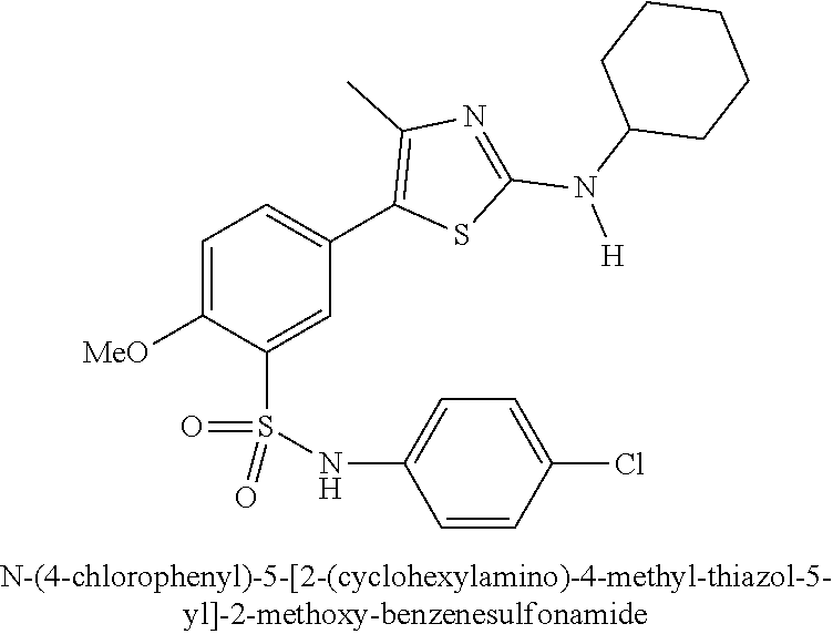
C1=C([OMe])C(S(NC2=CC=C(Cl)C=C2)(=O)=O)=CC(C2=C(C)N=C(N(C3CCCCC3)[H])S2)=C1
